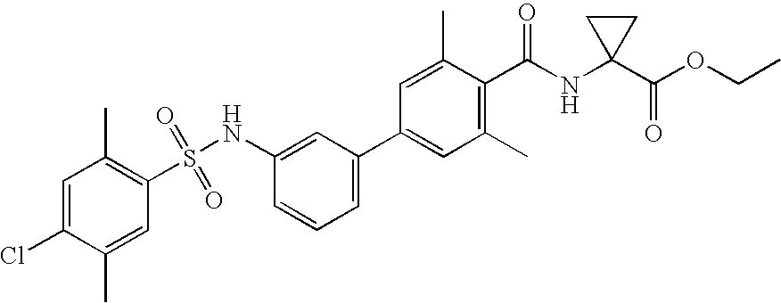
C1=C(Cl)C(C)=CC(S(NC2=CC(C3=CC(C)=C(C(NC4(C(OCC)=O)CC4)=O)C(C)=C3)=CC=C2)(=O)=O)=C1C
